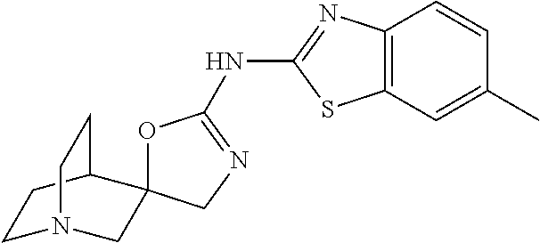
C12=C(N=C(NC3=NCC4(O3)CN3CCC4CC3)S1)C=CC(C)=C2
